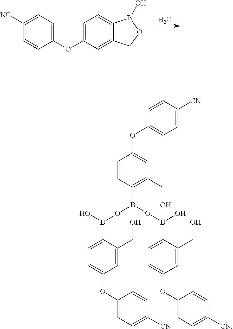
O.C1=C(OC2=CC=C([NC])C=C2)C=C2C(=C1)B(O)OC2.O(B(C1=C(CO)C=C(OC2=CC=C([CN])C=C2)C=C1)OB(C1=CC=C(OC2=CC=C([CN])C=C2)C=C1CO)O)B(O)C1=CC=C(OC2=CC=C([CN])C=C2)C=C1CO
